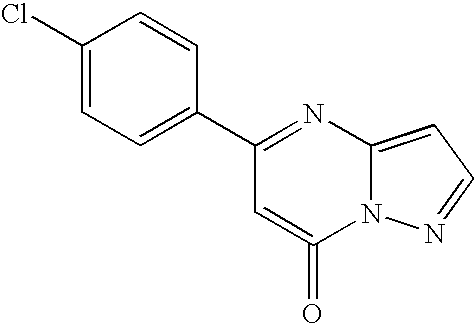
C1(C2=NC3=CC=NN3C(=O)=C2)=CC=C(Cl)C=C1
